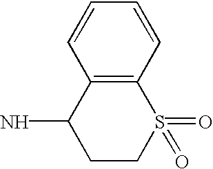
C12=C(C=CC=C1)S(=O)(=O)CCC2N
